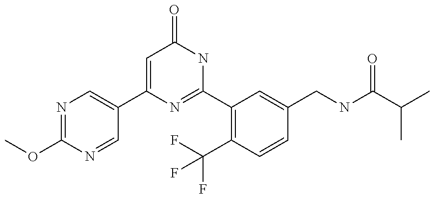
C1(C2=CN=C(OC)N=C2)=CC(=O)NC(C2=C(C(F)(F)F)C=CC(CNC(C(C)C)=O)=C2)=N1
